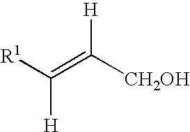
[R1]C(=C([CH2OH])[H])[H]
